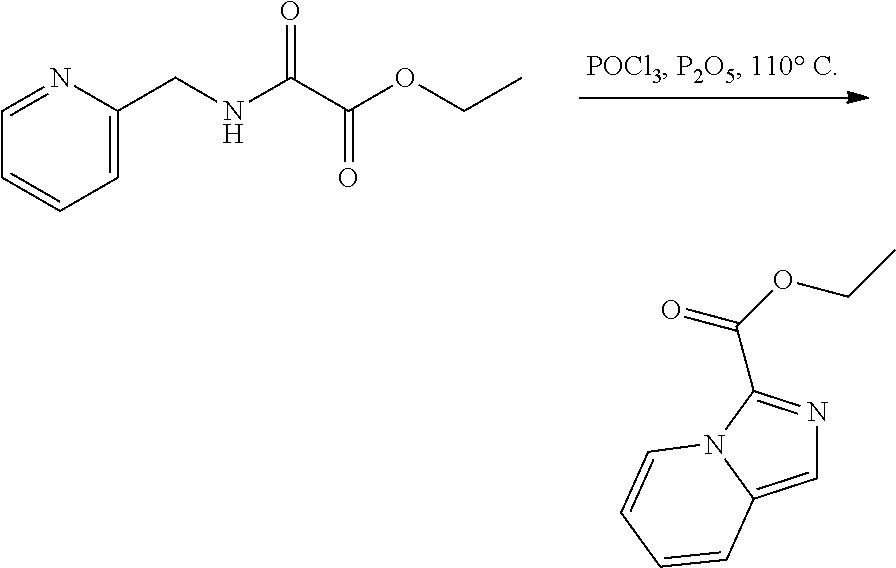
C1=CC=C(CNC(C(OCC)=O)=O)N=C1.C1=C2N(C(C(=O)OCC)=N1)C=CC=C2
